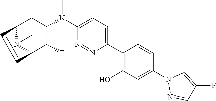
C12N(C)C(C(F)C(N(C3=CC=C(C4=C(O)C=C(N5N=CC(F)=C5)C=C4)N=N3)C)C1)C=C2
